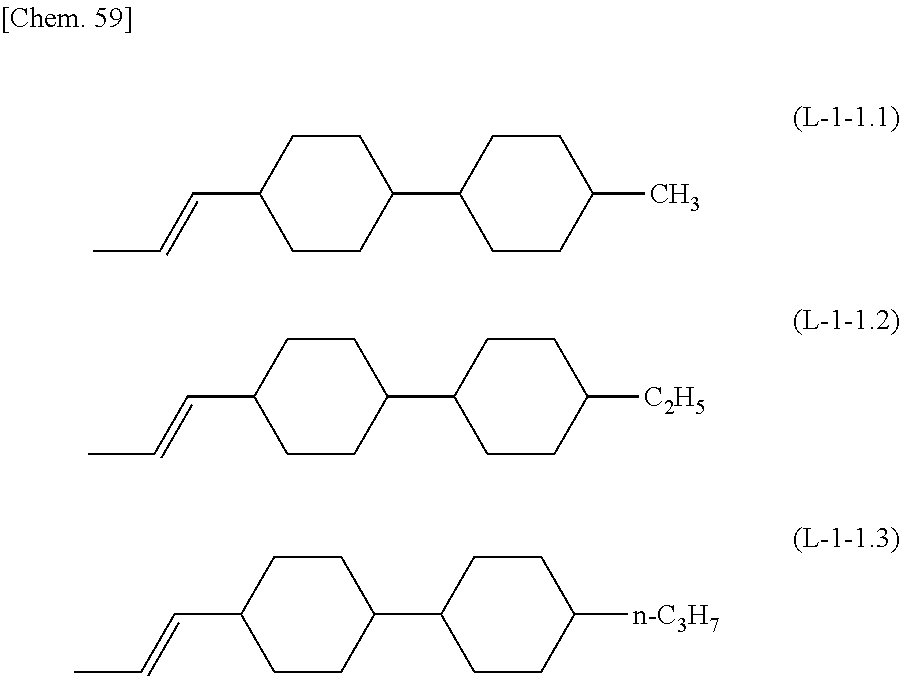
C1CC(C=CC)CCC1C1CCC(C)CC1.C1CC(C=CC)CCC1C1CCC([C2H5])CC1.C1CC(C=CC)CCC1C1CCC([n-C3H7])CC1
